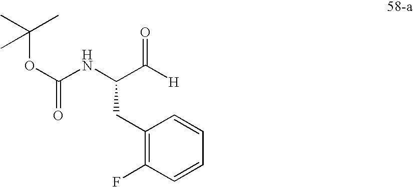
C1(CC(C([H])=O)NC(OC(C)(C)C)=O)=C(F)C=CC=C1
